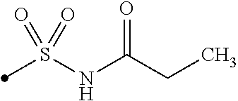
S(NC(CC)=O)(=O)(=O)C
